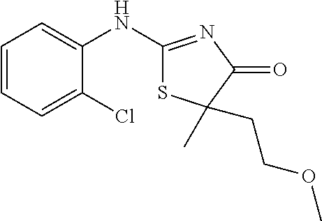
C1(NC2=NC(=O)C(C)(CCOC)S2)=CC=CC=C1Cl
